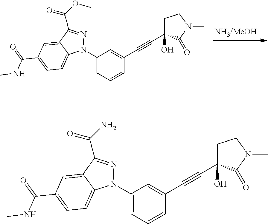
N1(C2=CC=CC(C#CC3(O)CCN(C)C3=O)=C2)N=C(C(OC)=O)C2=CC(C(=O)NC)=CC=C12.N1(C2=CC=CC(C#CC3(O)CCN(C)C3=O)=C2)N=C(C(N)=O)C2=CC(C(=O)NC)=CC=C12
